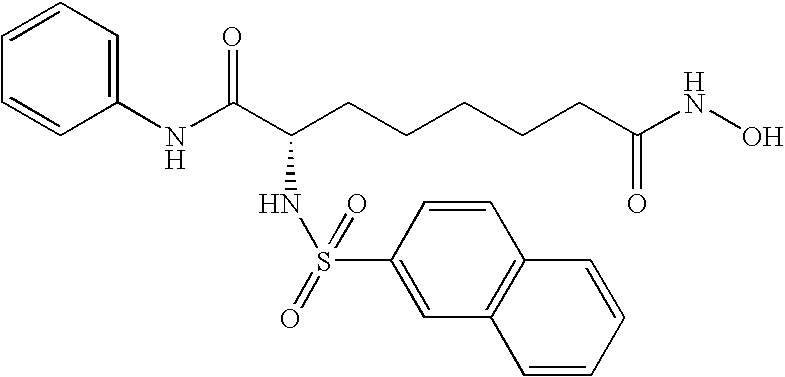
C1(NC(C(CCCCCC(NO)=O)NS(C2=CC3=C(C=C2)C=CC=C3)(=O)=O)=O)=CC=CC=C1
